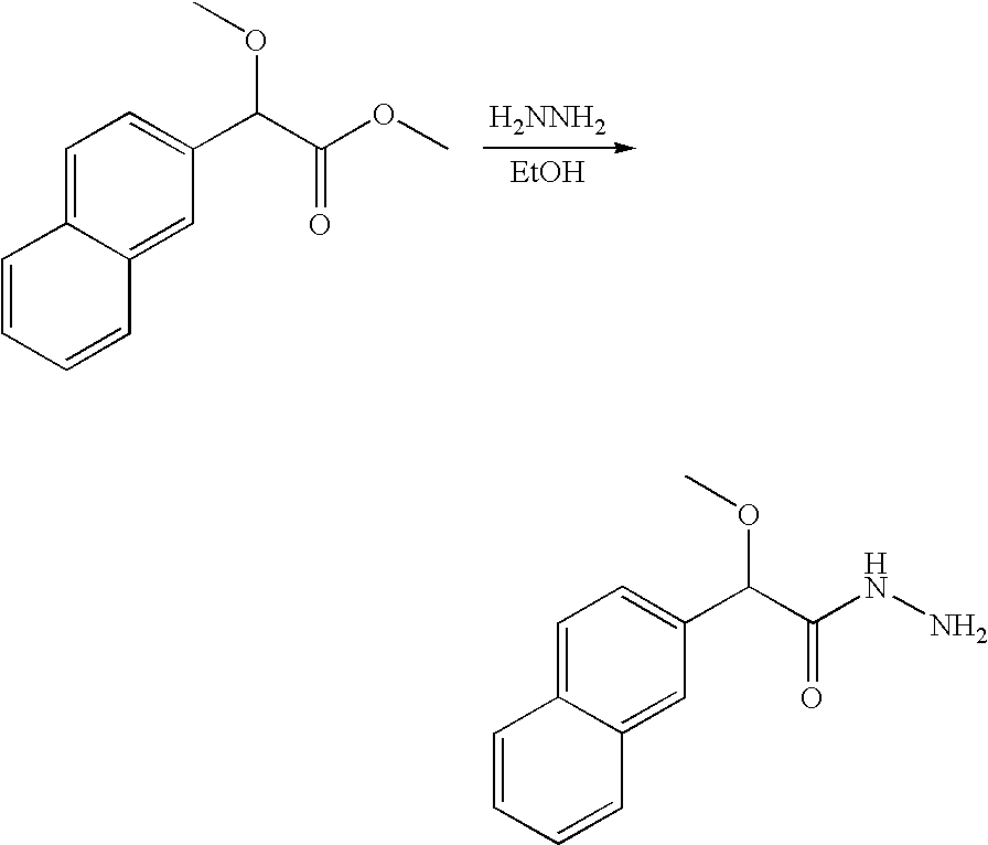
C1=CC=CC2=CC(C(C(OC)=O)OC)=CC=C12.[H2NNH2].[EtOH].C1=CC=CC2=CC(C(C(NN)=O)OC)=CC=C12
